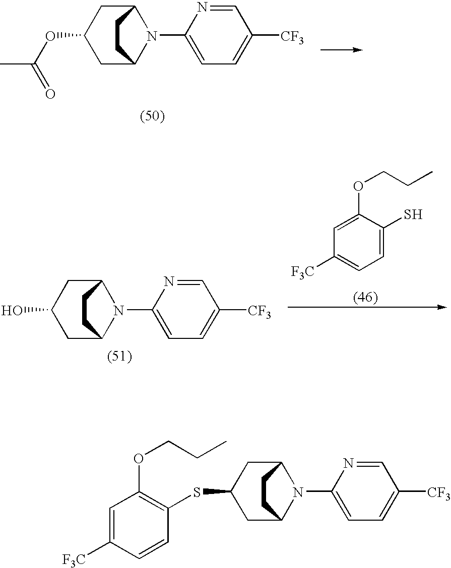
C1(OC(C)=O)CC2N(C3=CC=C([CF3])C=N3)C(C1)CC2.C1(S)=CC=C([F3C])C=C1OCCC.C1(O)CC2N(C3=CC=C([CF3])C=N3)C(C1)CC2.C1(SC2CC3N(C4=CC=C([CF3])C=N4)C(C2)CC3)=C(OCCC)C=C([F3C])C=C1
